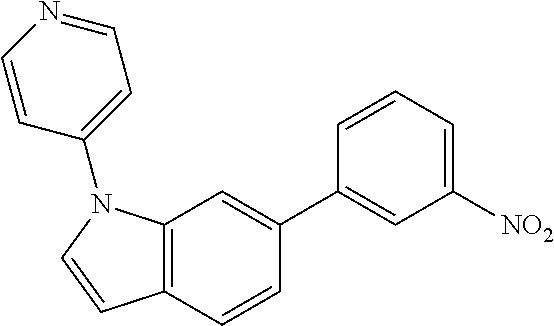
C12=C(N(C3=CC=NC=C3)C=C1)C=C(C1=CC([NO2])=CC=C1)C=C2
